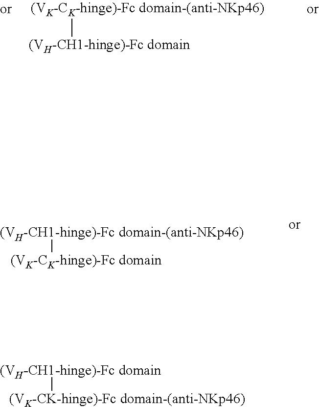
[(VK-CK-hinge)-Fc domain-(anti-NKp46)][(VH-CH1-hinge)-Fc domain].[(VK-CK-hinge)-Fc domain][(VH-CH1-hinge)-Fc domain-(anti-NKp46)].[(VK-CK-hinge)-Fc domain-(anti-NKp46)][(VH-CH1-hinge)-Fc domain]
